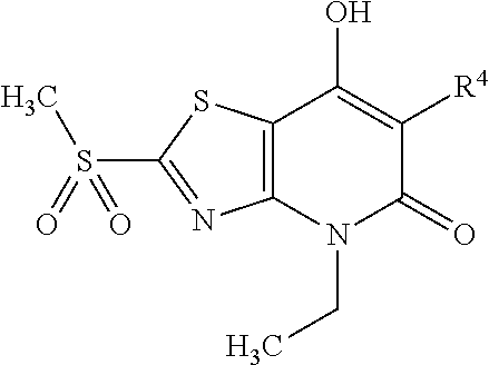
C12=C(N(CC)C(=O)C([R4])=C1O)N=C(S(C)(=O)=O)S2
